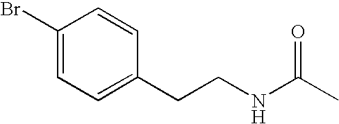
C1(Br)=CC=C(CCNC(C)=O)C=C1
